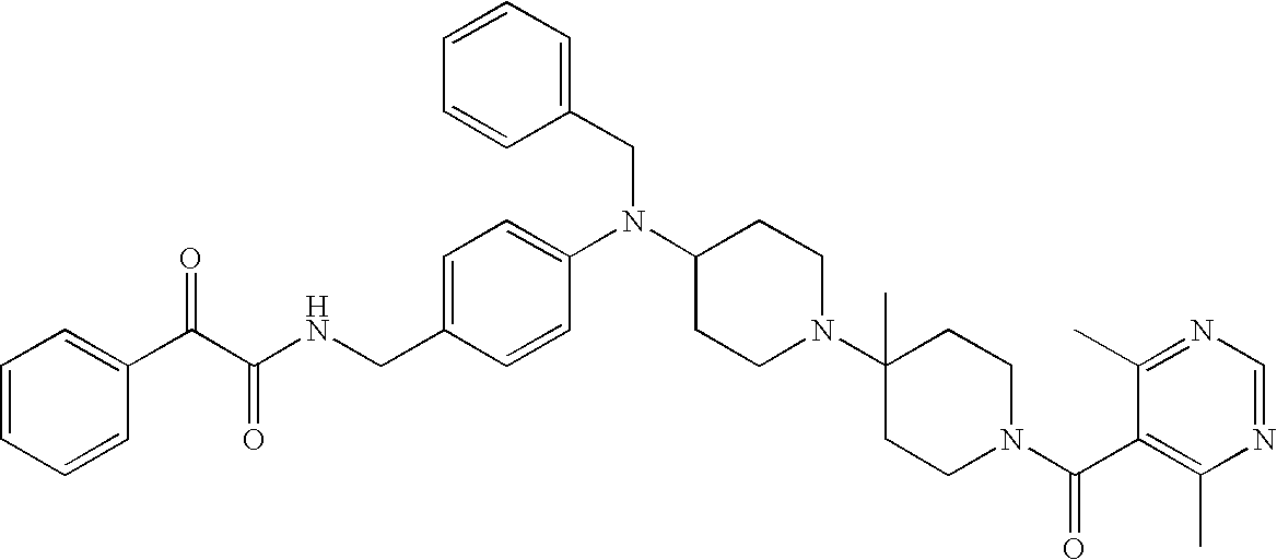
C(C1=CC=C(N(C2CCN(C3(C)CCN(C(C4=C(C)N=CN=C4C)=O)CC3)CC2)CC2=CC=CC=C2)C=C1)NC(C(C1=CC=CC=C1)=O)=O
